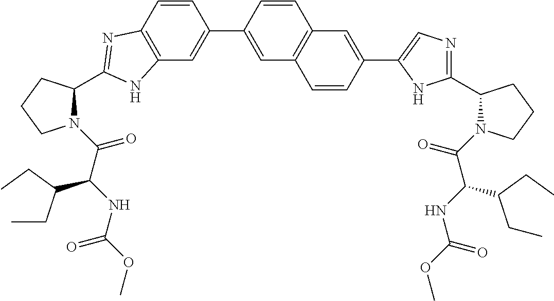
C12=C(C=C(C3=CC4=C(C=C3)C=C(C3=CN=C(C5N(C(=O)C(NC(=O)OC)C(CC)CC)CCC5)N3)C=C4)C=C1)NC(C1N(C(=O)C(NC(OC)=O)C(CC)CC)CCC1)=N2
